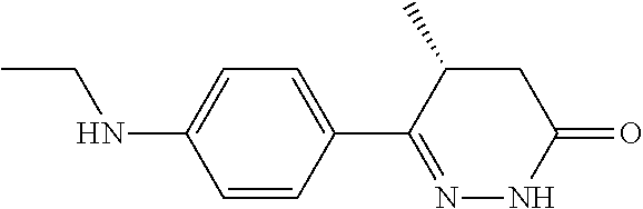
CCNC1=CC=C(C2=NNC(=O)CC2C)C=C1
